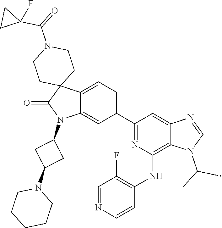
C1=NC=CC(NC2=C3C(=CC(C4=CC=C5C(=C4)N(C4CC(N6CCCCC6)C4)C(=O)C54CCN(C(C5(F)CC5)=O)CC4)=N2)N=CN3C(C)C)=C1F
